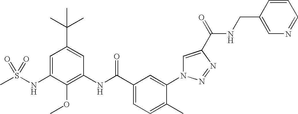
CS(NC1=CC(C(C)(C)C)=CC(NC(C2=CC=C(C)C(N3C=C(C(=O)NCC4=CN=CC=C4)N=N3)=C2)=O)=C1OC)(=O)=O
